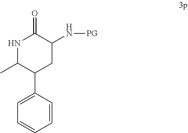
C1=C(C2CC(N[PG])C(=O)NC2C)C=CC=C1
